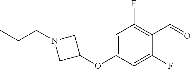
C1=C(OC2CN(CCC)C2)C=C(F)C(C=O)=C1F
